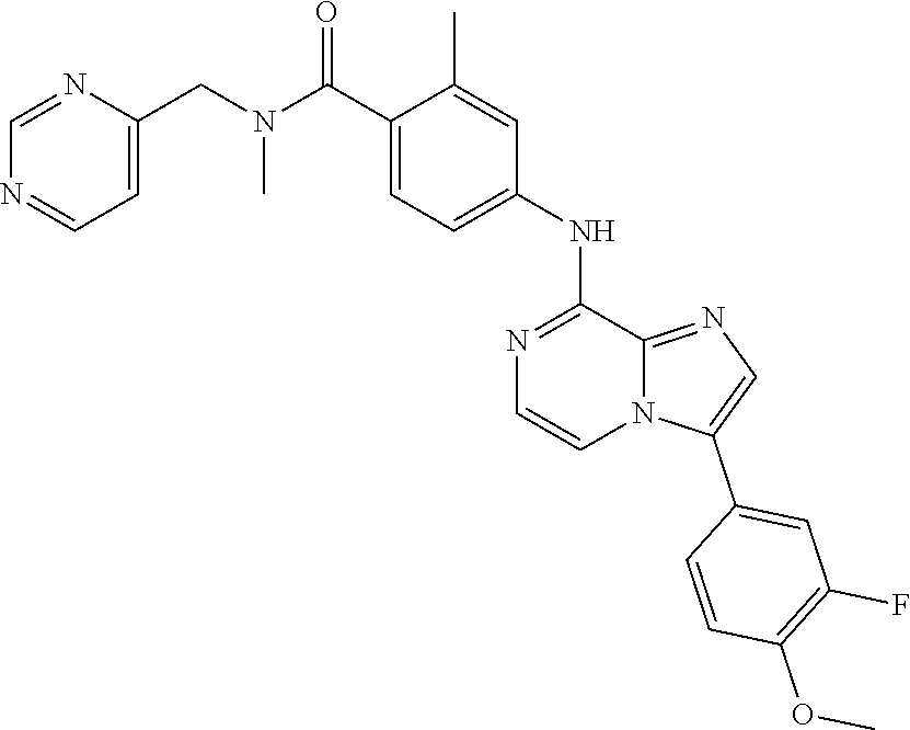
C1=C(NC2=NC=CN3C2=NC=C3C2=CC(F)=C(OC)C=C2)C=C(C)C(C(N(CC2=CC=NC=N2)C)=O)=C1
